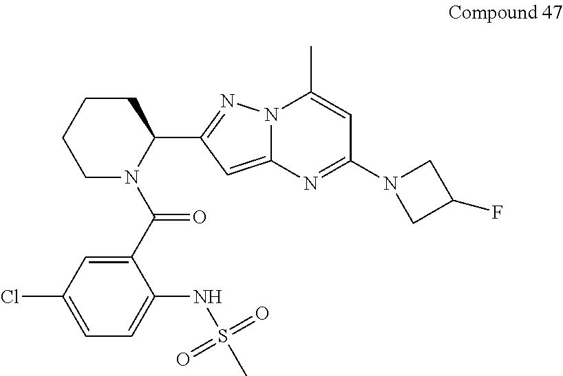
N12C(=CC(C3CCCCN3C(C3=CC(Cl)=CC=C3NS(=O)(=O)C)=O)=N1)N=C(N1CC(F)C1)C=C2C
